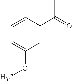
CC(=O)C1=CC(OC)=CC=C1
